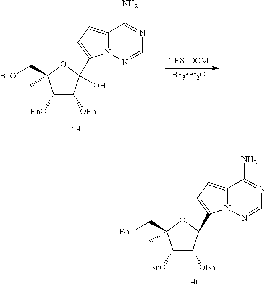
[BnO]C1C([OBn])C(C2=CC=C3N2N=CN=C3N)OC1(C[BnO])C.[BnO]C1C([OBn])C(C2=CC=C3N2N=CN=C3N)(O)OC1(C[BnO])C
